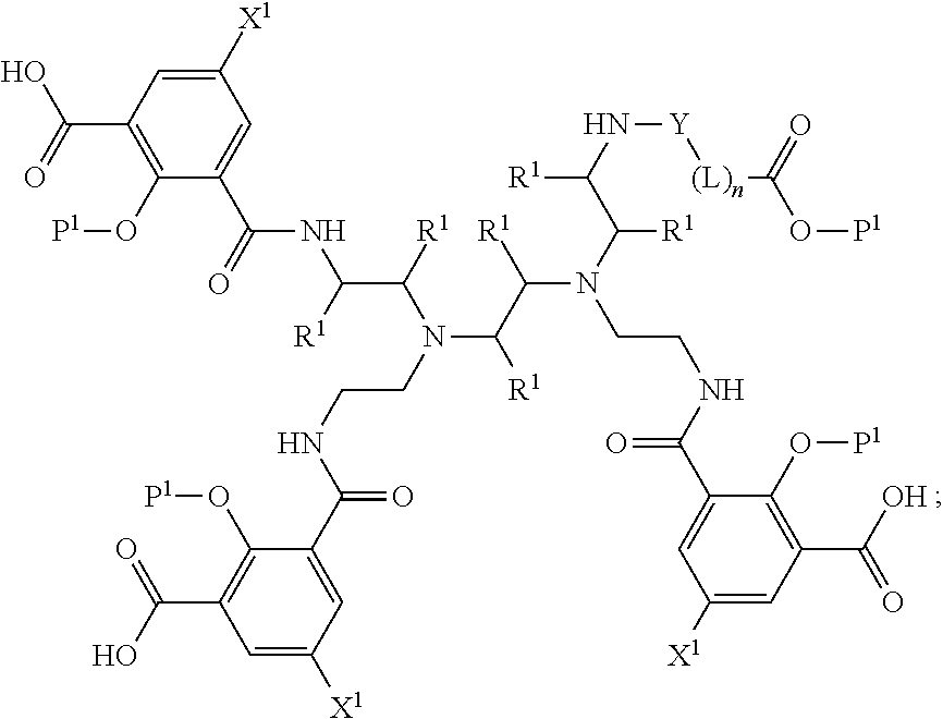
C(C1=C(O[P1])C(C(=O)NC([R1])C(N(C([R1])C(N(CCNC(=O)C2=CC([X1])=CC(C(=O)O)=C2O[P1])C([R1])C([R1])N[Y][(L)n]C(O[P1])=O)[R1])CCNC(=O)C2=CC([X1])=CC(C(=O)O)=C2O[P1])[R1])=CC([X1])=C1)(=O)O
